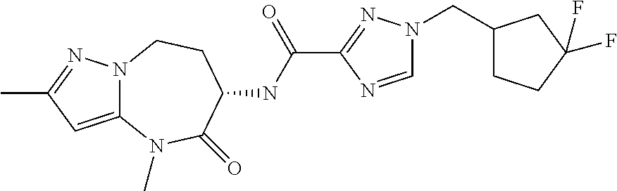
C12=CC(C)=NN1CCC(NC(C1=NN(CC3CCC(F)(F)C3)C=N1)=O)C(=O)N2C
